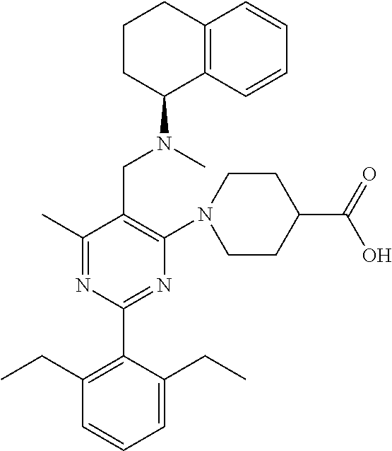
C1(C)=NC(C2=C(CC)C=CC=C2CC)=NC(N2CCC(C(=O)O)CC2)=C1CN(C)C1C2=C(CCC1)C=CC=C2
